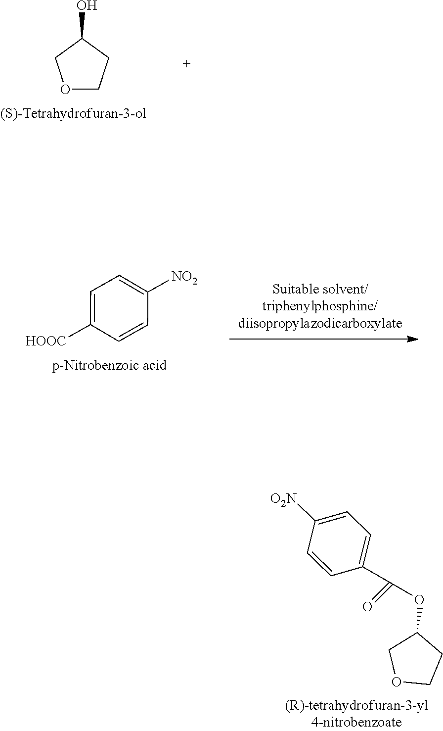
C1CC(O)CO1.C1([HOOC])=CC=C([NO2])C=C1.C1CC(OC(=O)C2=CC=C([O2N])C=C2)CO1
